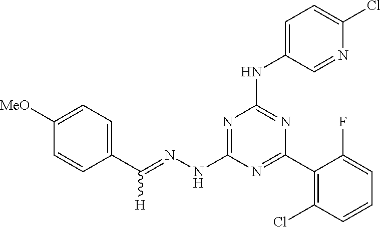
C1(C(=NNC2=NC(NC3=CC=C(Cl)N=C3)=NC(C3=C(Cl)C=CC=C3F)=N2)[H])=CC=C([MeO])C=C1
